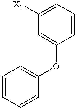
C1=CC=CC(OC2=CC([X1])=CC=C2)=C1
